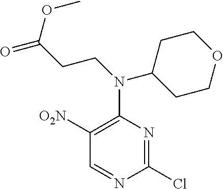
C1=NC(Cl)=NC(N(C2CCOCC2)CCC(=O)OC)=C1[O2N]
